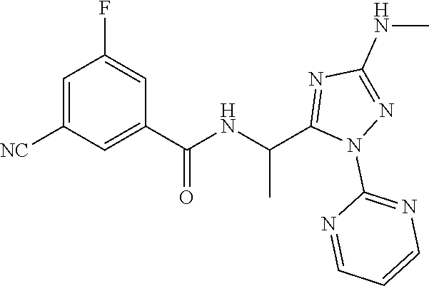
C1=C([NC])C=C(C(=O)NC(C)C2=NC(NC)=NN2C2=NC=CC=N2)C=C1F
